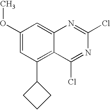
C1(OC)=CC(C2CCC2)=C2C(=C1)N=C(Cl)N=C2Cl
